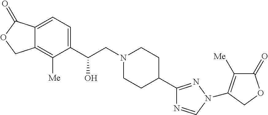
C(CN1CCC(C2=NN(C3=C([Me])C(=O)OC3)C=N2)CC1)(C1=CC=C2C(=C1[Me])COC2=O)O
